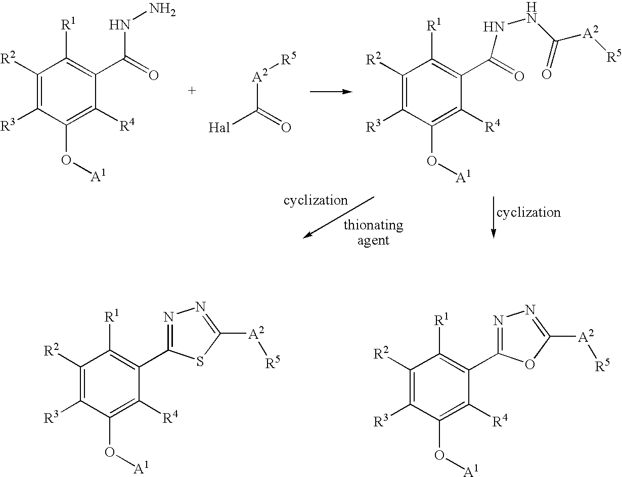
C1([R2])=C([R3])C(O[A1])=C([R4])C(C(=O)NN)=C1[R1].[A2](C([Hal])=O)[R5].C1([R2])=C([R3])C(O[A1])=C([R4])C(C(=O)NNC([A2][R5])=O)=C1[R1].C1([R2])=C([R3])C(O[A1])=C([R4])C(C2=NN=C([A2][R5])S2)=C1[R1].C1([R2])=C([R3])C(O[A1])=C([R4])C(C2=NN=C([A2][R5])O2)=C1[R1]
